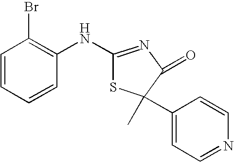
C1=CC=CC(NC2=NC(=O)C(C)(C3=CC=NC=C3)S2)=C1Br
